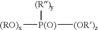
[(R)y][P(O)]([(OR)z])[(RO)x]
